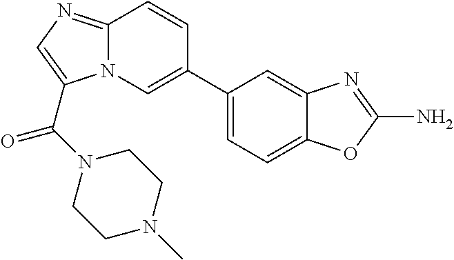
C1(C2=CN3C(=NC=C3C(N3CCN(C)CC3)=O)C=C2)=CC=C2C(=C1)N=C(N)O2
